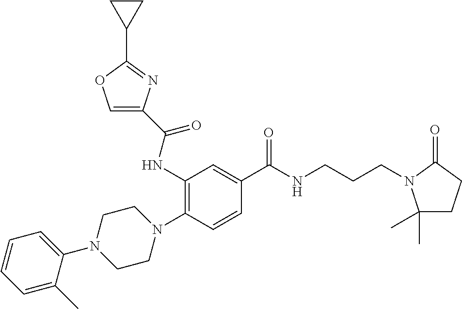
C1=C(C)C(N2CCN(C3=C(NC(=O)C4=COC(C5CC5)=N4)C=C(C(NCCCN4C(C)(C)CCC4=O)=O)C=C3)CC2)=CC=C1
